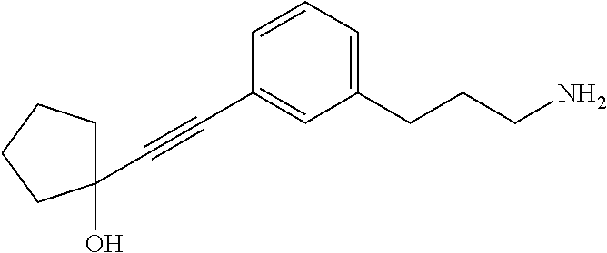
C1=CC=C(CCCN)C=C1C#CC1(O)CCCC1
